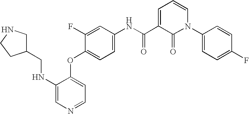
C1(F)=CC(NC(=O)C2=CC=CN(C3=CC=C(F)C=C3)C2=O)=CC=C1OC1=CC=NC=C1NCC1CNCC1
